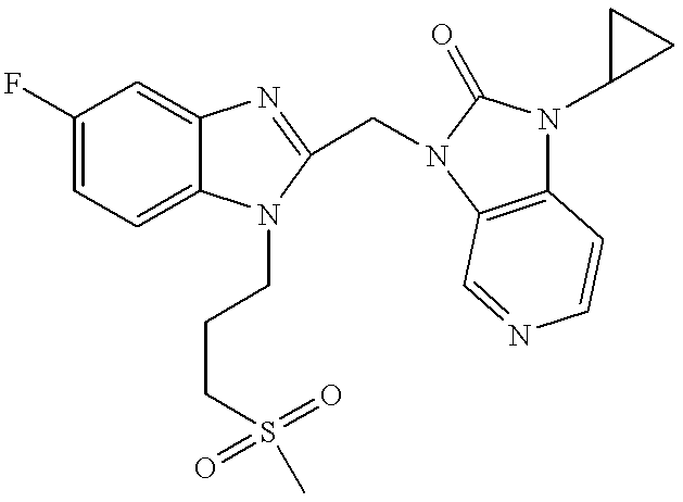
C1(F)=CC=C2C(=C1)N=C(CN1C(=O)N(C3CC3)C3=C1C=NC=C3)N2CCCS(=O)(C)=O
